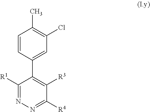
C1=CC(C2=C([R3])C([R4])=NN=C2[R1])=CC(Cl)=C1C
